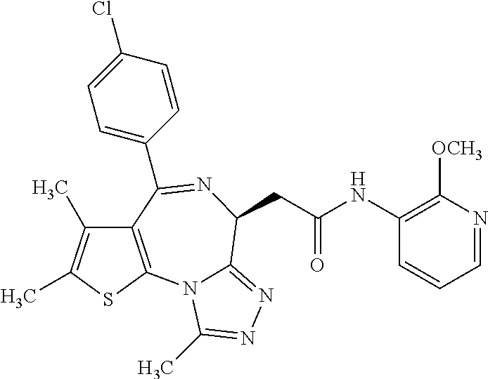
C12=C(SC(C)=C1C)N1C(=NN=C1C)C(CC(=O)NC1=C([OCH3])N=CC=C1)N=C2C1=CC=C(Cl)C=C1
